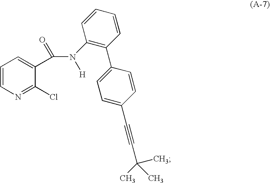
C1=CN=C(Cl)C(C(N([H])C2=C(C3=CC=C(C#CC(C)(C)C)C=C3)C=CC=C2)=O)=C1
